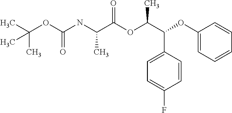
N(C(C(OC(C(C1=CC=C(F)C=C1)OC1=CC=CC=C1)C)=O)C)C(OC(C)(C)C)=O
